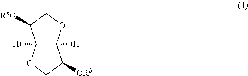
C12([H])C([H])(OCC1[RbO])C([ORb])CO2
